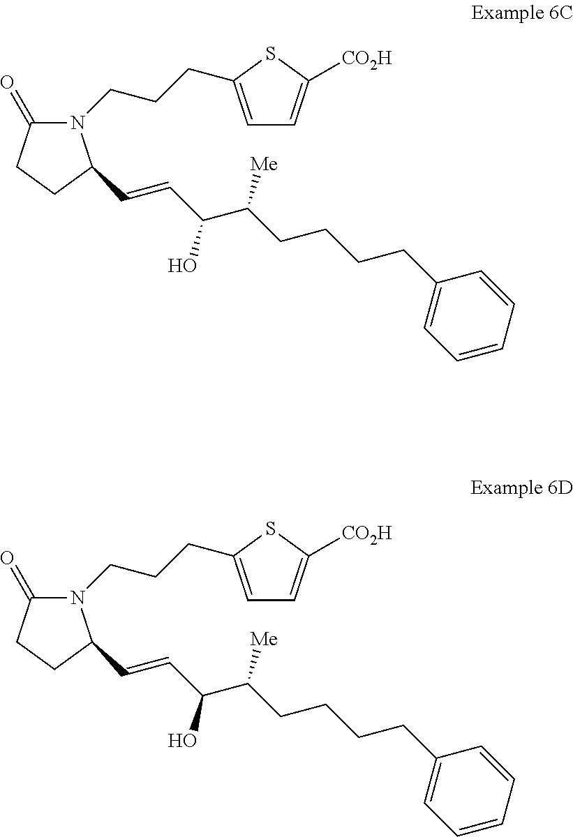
C(=CC(C(CCCCC1=CC=CC=C1)[Me])O)C1N(CCCC2=CC=C([CO2H])S2)C(=O)CC1.C(=CC(C(CCCCC1=CC=CC=C1)[Me])O)C1N(CCCC2=CC=C([CO2H])S2)C(=O)CC1
